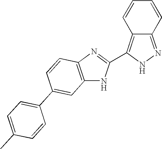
C1=CC2=C(C3=NC4=C(N3)C=C(C3=CC=C(C)C=C3)C=C4)NN=C2C=C1
